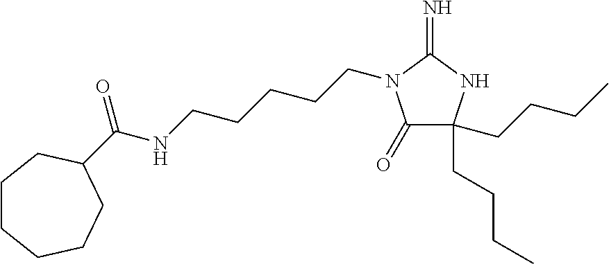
C1(=O)C(CCCC)(CCCC)NC(=N)N1CCCCCNC(=O)C1CCCCCC1
